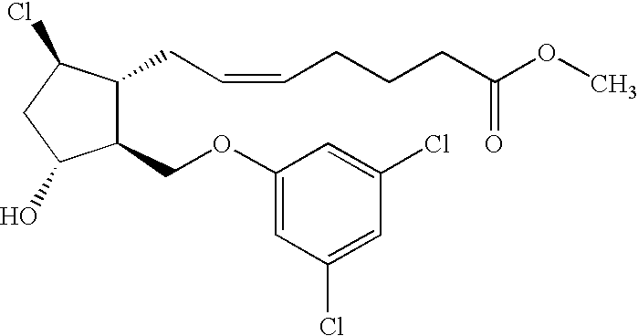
C1(OCC2C(CC=CCCCC(OC)=O)C(Cl)CC2O)=CC(Cl)=CC(Cl)=C1
